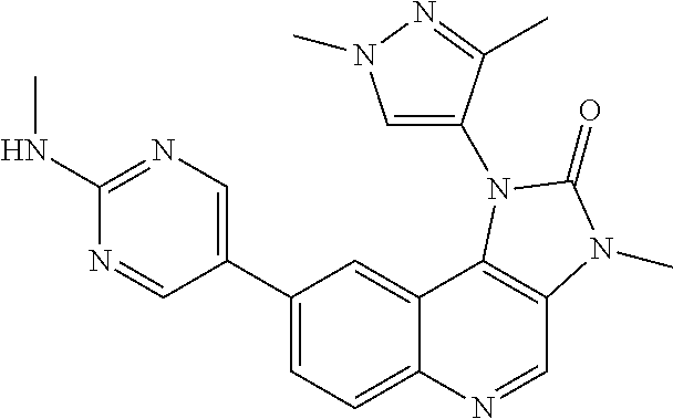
C1(C2=CC=C3C(=C2)C2=C(C=N3)N(C)C(=O)N2C2=CN(C)N=C2C)=CN=C(NC)N=C1
